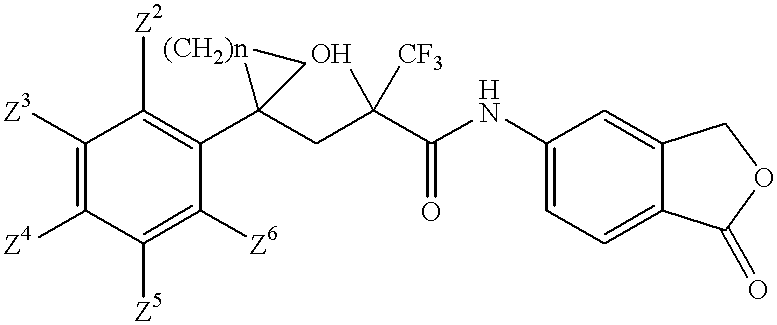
C1([Z3])=C([Z4])C([Z5])=C([Z6])C(C2(CC(C(NC3=CC=C4C(=C3)COC4=O)=O)(O)[CF3])C[(CH2)n]2)=C1[Z2]
